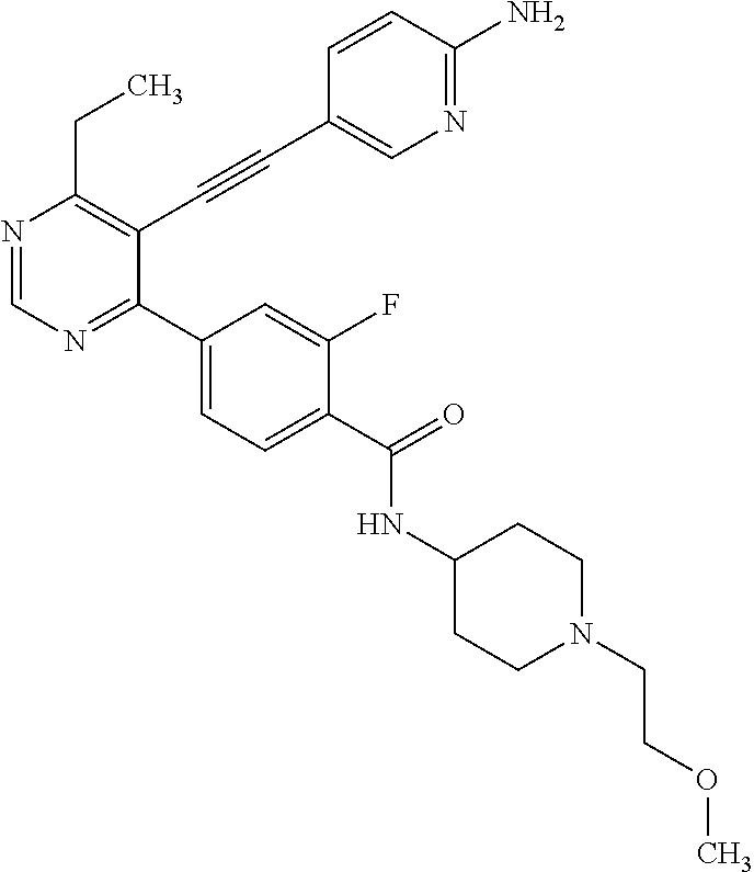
N1=CN=C(C2=CC=C(C(=O)NC3CCN(CCOC)CC3)C(F)=C2)C(C#CC2=CN=C(N)C=C2)=C1CC
